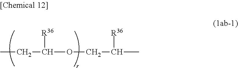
CCC(OCC(C)[R36])[R36]
